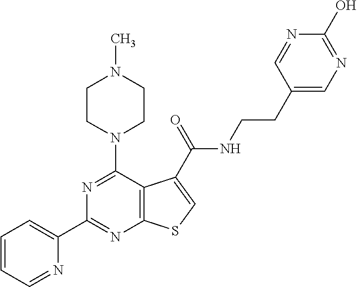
C1(C2=NC3=C(C(N4CCN(C)CC4)=N2)C(C(NCCC2=CN=C(O)N=C2)=O)=CS3)=CC=CC=N1
